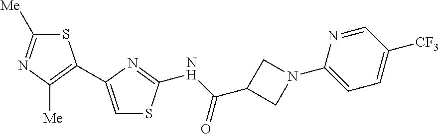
C1([Me])=NC([Me])=C(C2=CSC(NC(=O)C3CN(C4=CC=C([CF3])C=N4)C3)=N2)S1
